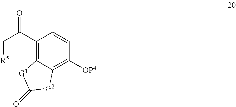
C(C(C1=C2C(=C([OP4])C=C1)[G2]C(=O)[G1]2)=O)[R5]
